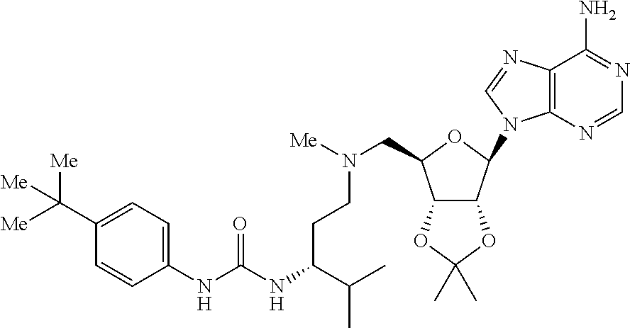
C12=C(N=CN=C1N)N(C1OC(CN([Me])CCC(NC(NC3=CC=C(C([Me])([Me])[Me])C=C3)=O)C(C)C)C3C1OC(C)(C)O3)C=N2
